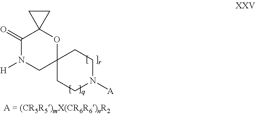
C1(=O)N([H])CC2(OC13CC3)CCN([A])CC2
